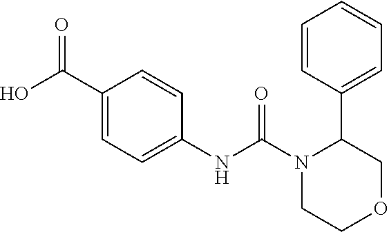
C1=CC(C2N(C(NC3=CC=C(C(O)=O)C=C3)=O)CCOC2)=CC=C1
